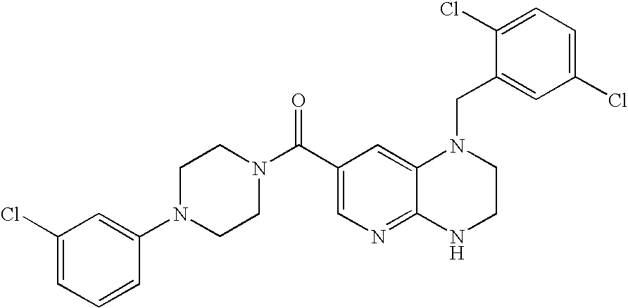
C12=NC=C(C(N3CCN(C4=CC(Cl)=CC=C4)CC3)=O)C=C1N(CC1=CC(Cl)=CC=C1Cl)CCN2
